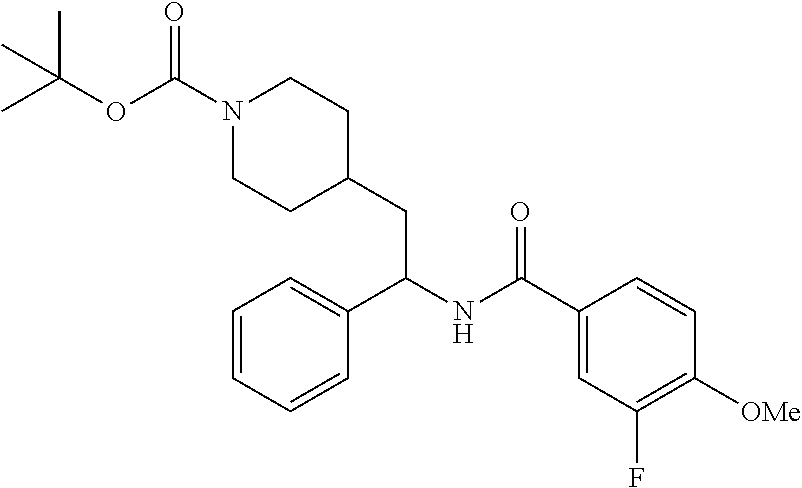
C1=CC([OMe])=C(F)C=C1C(NC(C1=CC=CC=C1)CC1CCN(C(=O)OC(C)(C)C)CC1)=O
